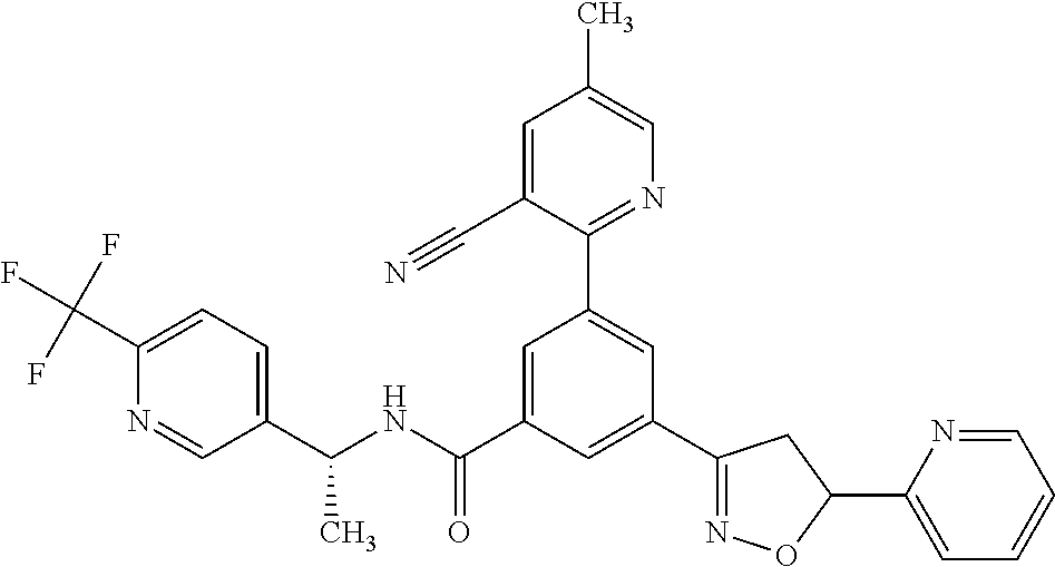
C1(C2=NOC(C3=CC=CC=N3)C2)=CC(C(NC(C2=CC=C(C(F)(F)F)N=C2)C)=O)=CC(C2=NC=C(C)C=C2C#N)=C1
